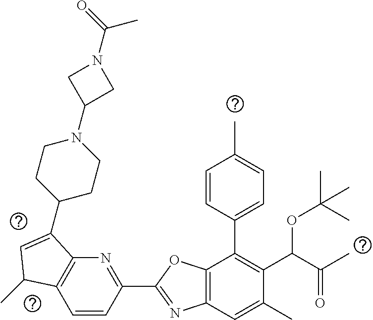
C1=CC(C2=NC3=C(O2)C(C2=CC=C(C)C=C2)=C(C(C(C)=O)OC(C)(C)C)C(C)=C3)=NC2=C1C(C)C=C2C1CCN(C2CN(C(=O)C)C2)CC1
